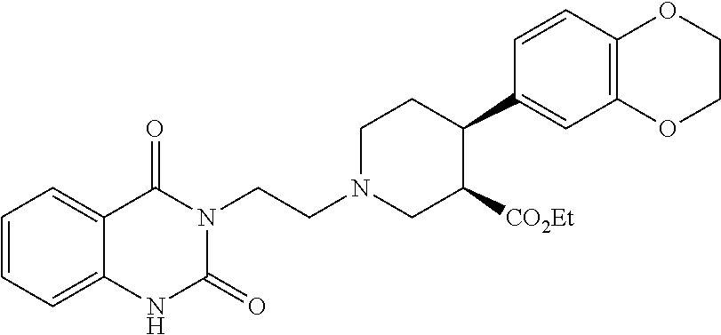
C1=CC=C2C(=C1)C(=O)N(CCN1CC([CO2Et])C(C3=CC4=C(C=C3)OCCO4)CC1)C(=O)N2
